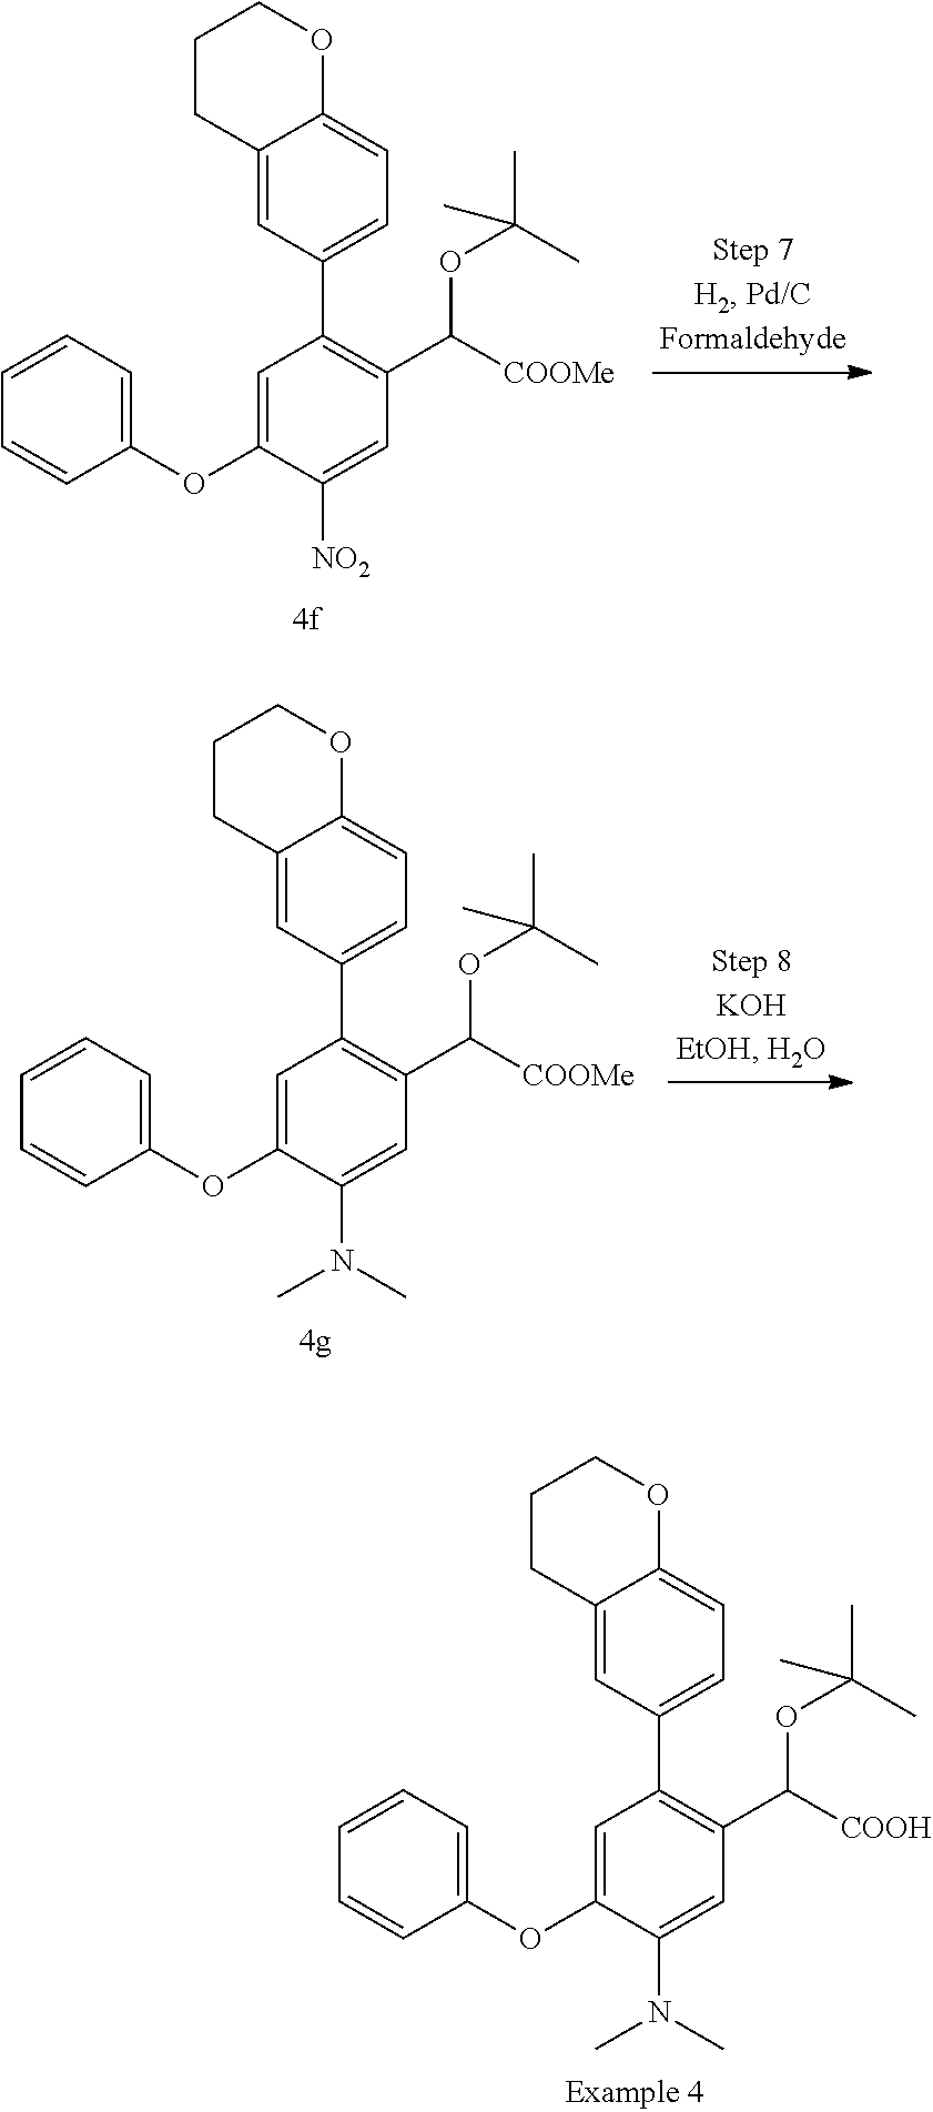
C1=C(OC2=CC=CC=C2)C(N(C)C)=CC(C([COOH])OC(C)(C)C)=C1C1=CC=C2C(=C1)CCCO2.C1=C(OC2=CC=CC=C2)C([NO2])=CC(C([COOMe])OC(C)(C)C)=C1C1=CC=C2C(=C1)CCCO2.C1=C(OC2=CC=CC=C2)C(N(C)C)=CC(C([COOMe])OC(C)(C)C)=C1C1=CC=C2C(=C1)CCCO2
